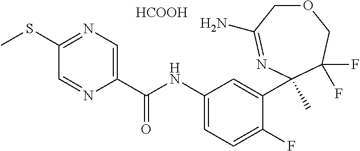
O1CC(N)=NC(C)(C2=CC(NC(C3=CN=C(SC)C=N3)=O)=CC=C2F)C(F)(F)C1.[HCOOH]
